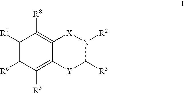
C1([R7])=C([R6])C([R5])=C2C(=C1[R8])[X]N([R2])C([R3])[Y]2
